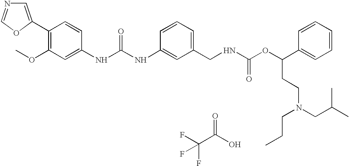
C1=C(C2=C(OC)C=C(NC(NC3=CC(CNC(OC(C4=CC=CC=C4)CCN(CC(C)C)CCC)=O)=CC=C3)=O)C=C2)OC=N1.C(C(O)=O)(F)(F)F
